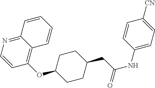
C12=C(OC3CCC(CC(NC4=CC=C([CN])C=C4)=O)CC3)C=CN=C1C=CC=C2
